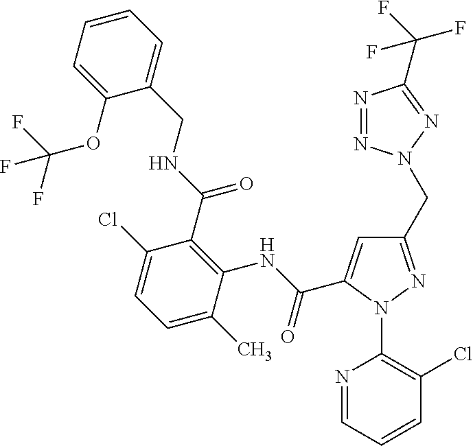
C1(OC(F)(F)F)=CC=CC=C1CNC(C1=C(NC(=O)C2=CC(CN3N=NC(C(F)(F)F)=N3)=NN2C2=C(Cl)C=CC=N2)C(C)=CC=C1Cl)=O
